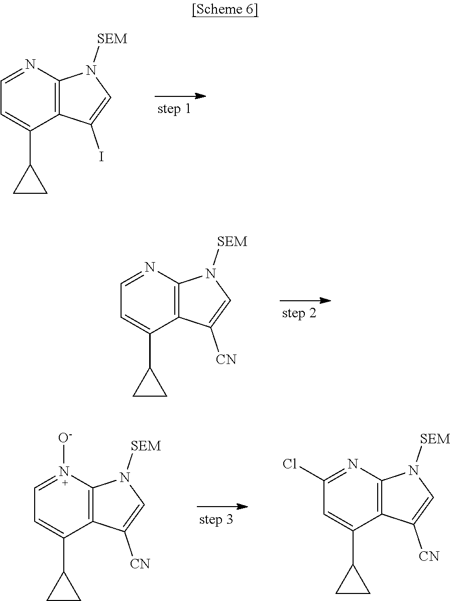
C1(C2CC2)=CC=NC2=C1C(I)=CN2[SEM].C1=NC2=C(C(C3CC3)=C1)C([CN])=CN2[SEM].C1=N([O-])C2=C(C(C3CC3)=C1)C([CN])=CN2[SEM].C1(Cl)=NC2=C(C(C3CC3)=C1)C([CN])=CN2[SEM]
